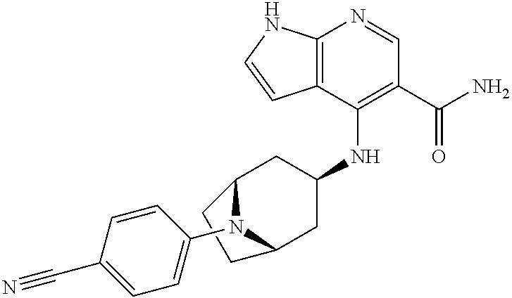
C12=C(C(NC3CC4N(C5=CC=C(C#N)C=C5)C(C3)CC4)=C(C(N)=O)C=N1)C=CN2
